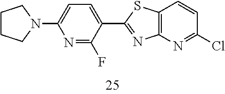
C1CCN(C2=CC=C(C3=NC4=C(S3)C=CC(Cl)=N4)C(F)=N2)C1
